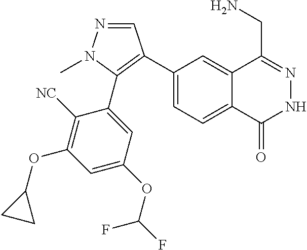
C1(C2=C(C3=CC(OC(F)F)=CC(OC4CC4)=C3[NC])N(C)N=C2)=CC=C2C(=C1)C(CN)=NNC2=O
